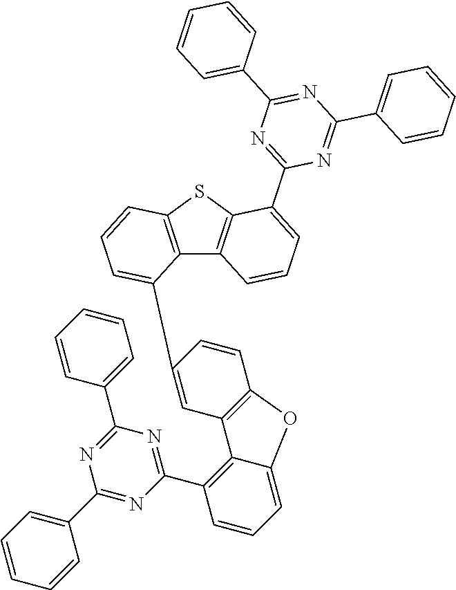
C12=C(SC3=C1C=CC=C3C1=NC(C3=CC=CC=C3)=NC(C3=CC=CC=C3)=N1)C=CC=C2C1=CC2=C(C=C1)OC1=CC=CC(C3=NC(C4=CC=CC=C4)=NC(C4=CC=CC=C4)=N3)=C12
